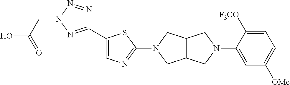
C1(C2=CN=C(N3CC4C(C3)CN(C3=CC([OMe])=CC=C3[F3CO])C4)S2)=NN(CC(O)=O)N=N1
